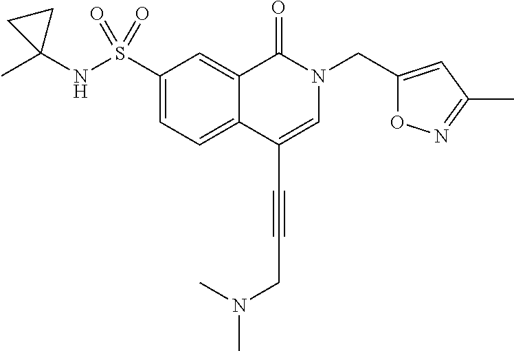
C1(S(NC2(C)CC2)(=O)=O)=CC=C2C(=C1)C(=O)N(CC1=CC(C)=NO1)C=C2C#CCN(C)C
